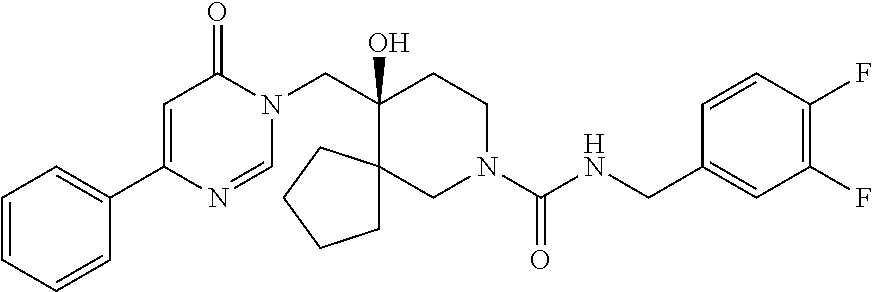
C1=CC=CC(C2=CC(=O)N(CC3(O)CCN(C(=O)NCC4=CC(F)=C(F)C=C4)CC34CCCC4)C=N2)=C1
